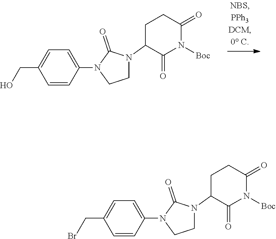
C1=CC(N2CCN(C3C(=O)N([Boc])C(=O)CC3)C2=O)=CC=C1CO.C1=CC(N2CCN(C3C(=O)N([Boc])C(=O)CC3)C2=O)=CC=C1CBr
